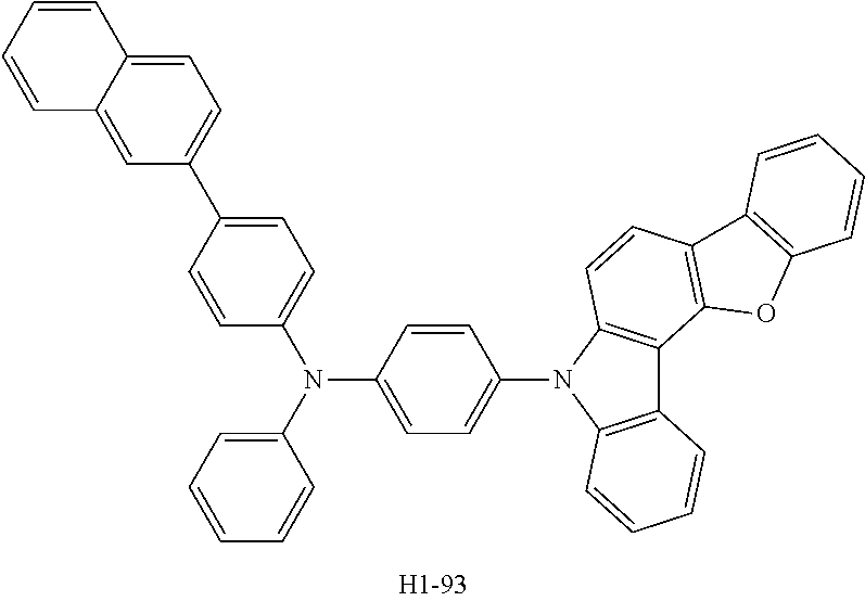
C1=C2C(=CC(C3=CC=C(N(C4=CC=CC=C4)C4=CC=C(N5C6=C(C7=C5C=CC5=C7OC7=C5C=CC=C7)C=CC=C6)C=C4)C=C3)=C1)C=CC=C2
